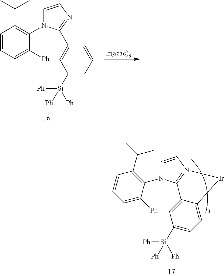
[Ir(acac)3].C1=CC=C([Ph])C(N2C=CN=C2C2=CC([Si]([Ph])([Ph])[Ph])=CC=C2)=C1C(C)C.C1=CN2=C(C3=CC([Si]([Ph])([Ph])[Ph])=CC=C3[Ir]2)N1C1=C(C(C)C)C=CC=C1[Ph]
